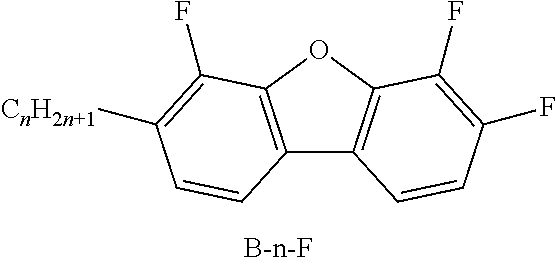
C12=C(OC3=C1C=CC(F)=C3F)C(F)=C([CnH2n+1])C=C2
